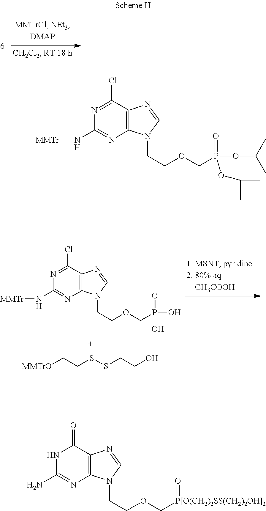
N1=C(Cl)C2=C(N=C1N[MMTr])N(CCOCP(OC(C)C)(=O)OC(C)C)C=N2.N1=C(Cl)C2=C(N=C1N[MMTr])N(CCOCP(O)(=O)O)C=N2.[MMTrO]CCSSCCO.N1C(N)=NC2=C(N=CN2CCOC[P[O(CH2)2SS(CH2)2OH]2]=O)C1=O
